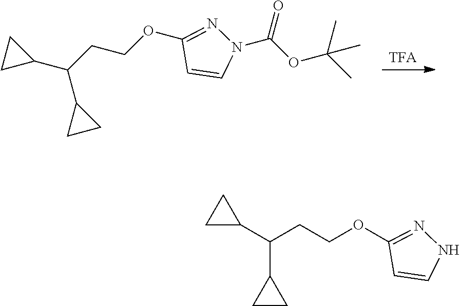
[TFA].C1=CN(C(OC(C)(C)C)=O)N=C1OCCC(C1CC1)C1CC1.C1=CNN=C1OCCC(C1CC1)C1CC1
